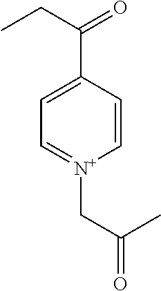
C1(C(CC)=O)=CC=[N+](CC(=O)C)C=C1
